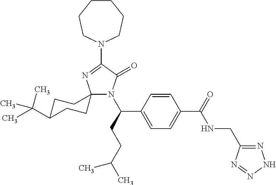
C12(N(C(C3=CC=C(C(=O)NCC4=NNN=N4)C=C3)CCC(C)C)C(=O)C(N3CCCCCC3)=N1)CCC(C(C)(C)C)CC2
